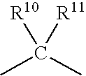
CC(C)([R10])[R11]
